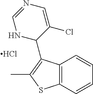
Cl.C12=C(C(C3C(Cl)=CN=CN3)=C(C)S1)C=CC=C2
